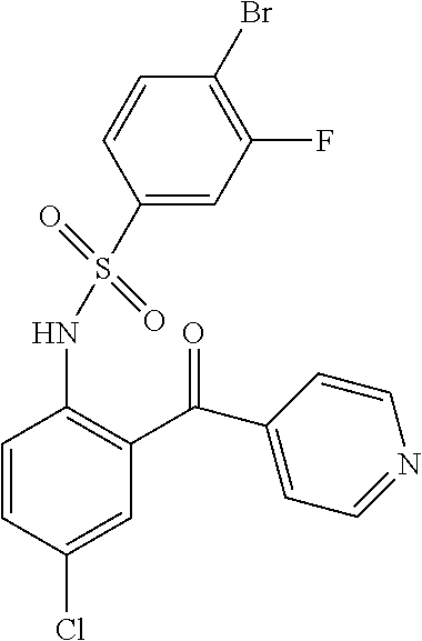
C1=CC(Cl)=CC(C(C2=CC=NC=C2)=O)=C1NS(C1=CC(F)=C(Br)C=C1)(=O)=O
